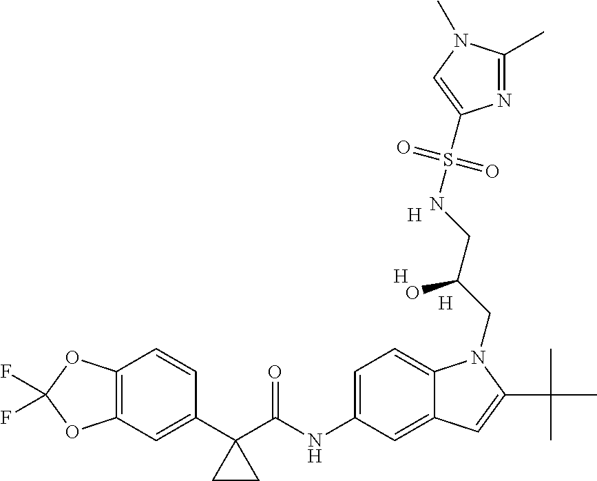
[H].[H].[H].C1(C2(C(NC3=CC=C4C(=C3)C=C(C(C)(C)C)N4CC(CNS(=O)(=O)C3=CN(C)C(C)=N3)O)=O)CC2)=CC2=C(C=C1)OC(F)(F)O2
